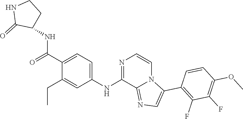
C1(NC2=NC=CN3C2=NC=C3C2=C(F)C(F)=C(OC)C=C2)=CC=C(C(=O)NC2CCNC2=O)C(CC)=C1
